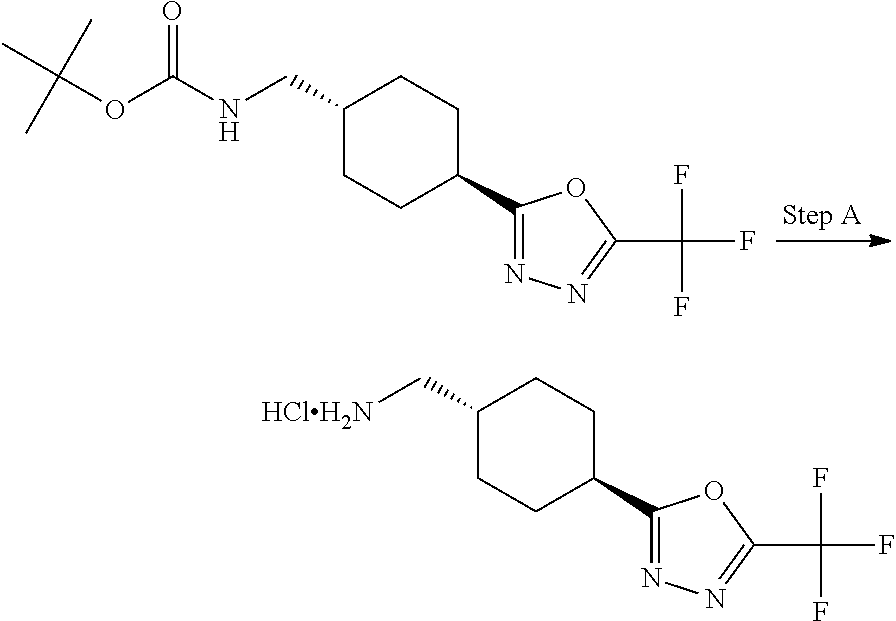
C1(CNC(=O)OC(C)(C)C)CCC(C2=NN=C(C(F)(F)F)O2)CC1.C1(C[HClH2N])CCC(C2=NN=C(C(F)(F)F)O2)CC1
